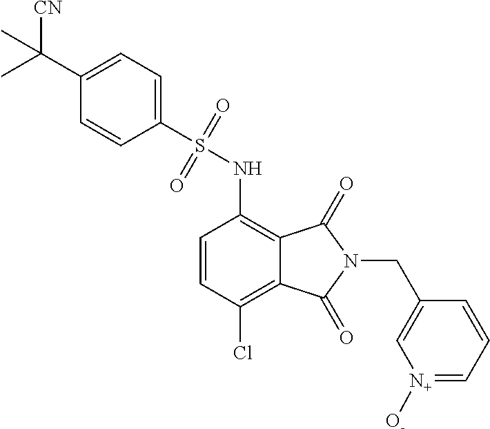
C1=CC(Cl)=C2C(=C1NS(=O)(=O)C1=CC=C(C(C)([CN])C)C=C1)C(=O)N(CC1=C[N+]([O-])=CC=C1)C2=O
